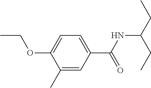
C1=C(C(NC(CC)CC)=O)C=C(C)C(OCC)=C1
